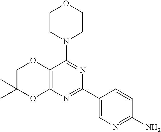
C12=C(N=C(C3=CN=C(N)C=C3)N=C1N1CCOCC1)OC(C)(C)CO2
